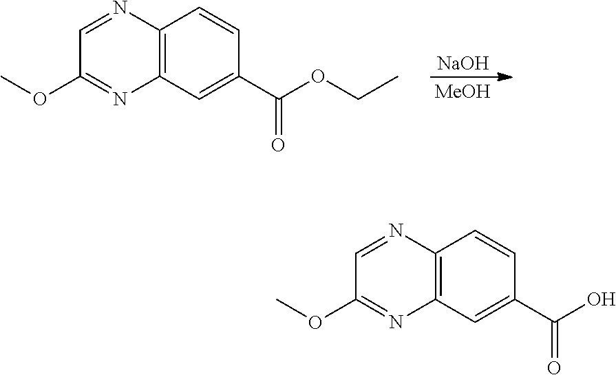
[NaOH].[MeOH].C12=C(C=C(C(OCC)=O)C=C1)N=C(OC)C=N2.C12=C(C=C(C(O)=O)C=C1)N=C(OC)C=N2
